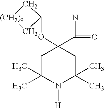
N1(C)C(=O)C2(OC13C[(CH2)9]C3)CC(C)(C)N([H])C(C)(C)C2
